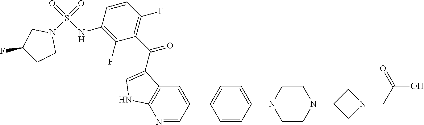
N1=CC(C2=CC=C(N3CCN(C4CN(CC(O)=O)C4)CC3)C=C2)=CC2=C1NC=C2C(C1=C(F)C=CC(NS(=O)(N2CC(F)CC2)=O)=C1F)=O
